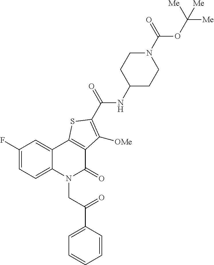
C12=CC(F)=CC=C1N(CC(C1=CC=CC=C1)=O)C(=O)C1=C2SC(C(=O)NC2CCN(C(OC([Me])([Me])[Me])=O)CC2)=C1[OMe]
